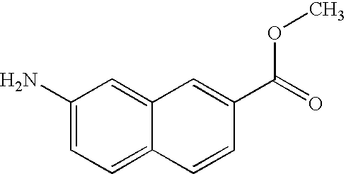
C1(N)=CC=C2C(=C1)C=C(C(=O)OC)C=C2
